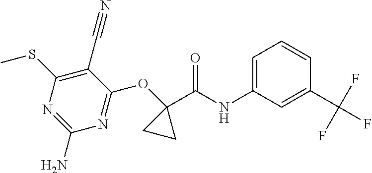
C1(C#N)=C(SC)N=C(N)N=C1OC1(C(NC2=CC=CC(C(F)(F)F)=C2)=O)CC1
